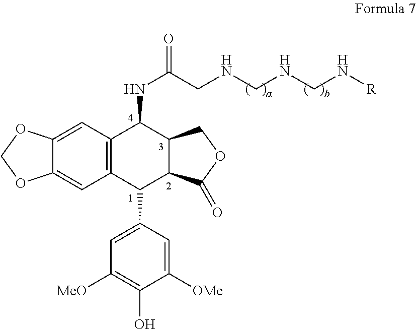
C1=C2C(=CC3=C1C(NC(=O)CNCNCN[R])C1C(C3C3=CC([MeO])=C(O)C([OMe])=C3)C(=O)OC1)OCO2
